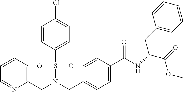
C1=C(S(N(CC2=CC=C(C(=O)NC(C(=O)OC)CC3=CC=CC=C3)C=C2)CC2=CC=CC=N2)(=O)=O)C=CC(Cl)=C1
